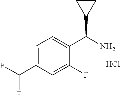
C1=C(C(F)F)C=C(F)C(C(N)C2CC2)=C1.Cl
